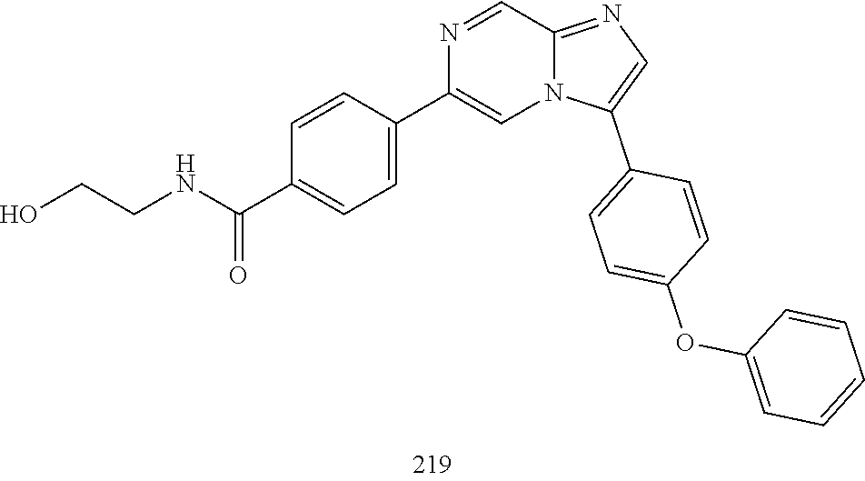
C1(C2=CN3C(=NC=C3C3=CC=C(OC4=CC=CC=C4)C=C3)C=N2)=CC=C(C(NCCO)=O)C=C1
